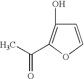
C1=CC(O)=C(C(C)=O)O1
